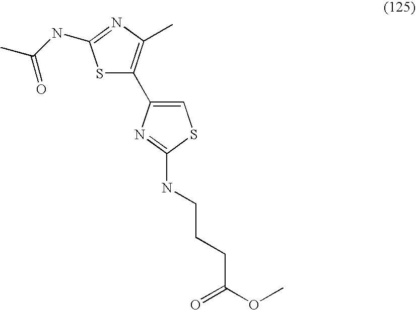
S1C(C2=CSC(NCCCC(OC)=O)=N2)=C(C)N=C1NC(C)=O
